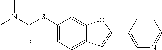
C1(SC(N(C)C)=O)=CC=C2C(=C1)OC(C1=CN=CC=C1)=C2
